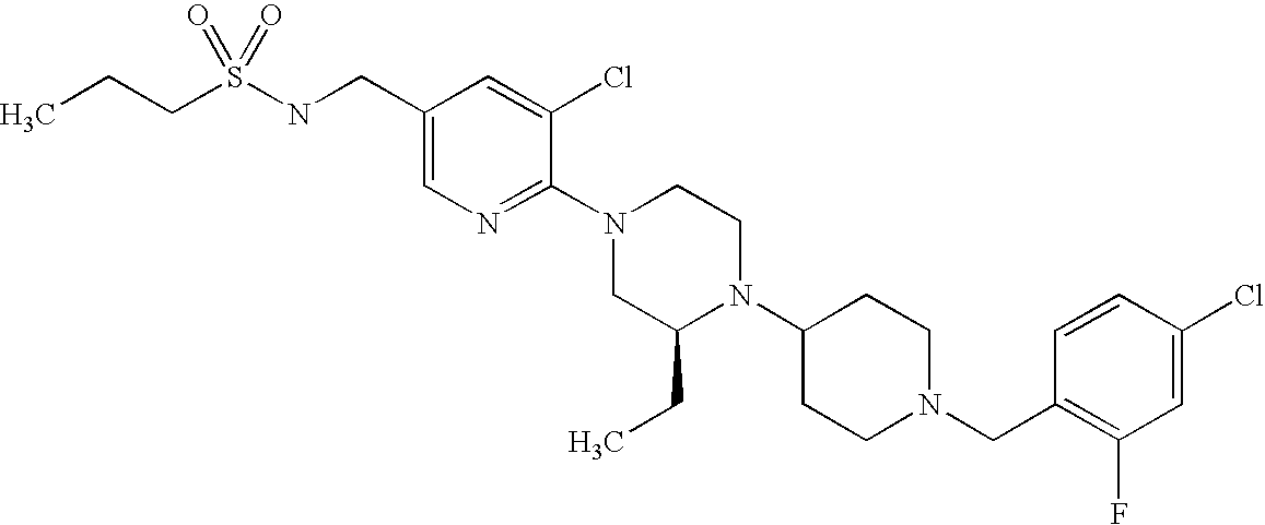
C1(Cl)=CC(F)=C(CN2CCC(N3C(CC)CN(C4=NC=C(CNS(CCC)(=O)=O)C=C4Cl)CC3)CC2)C=C1
